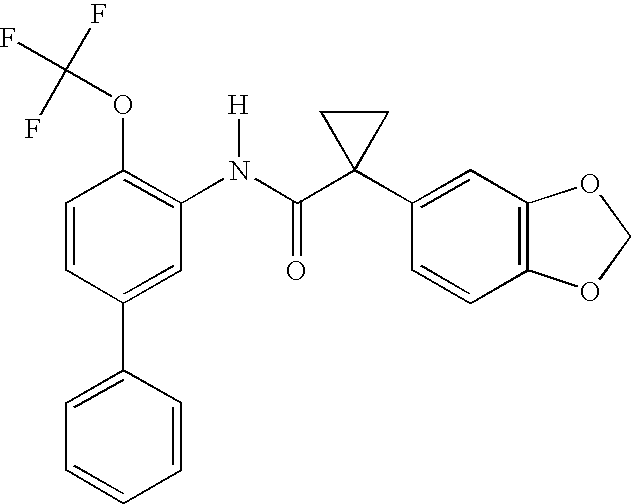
C1(N(C(C2(C3=CC4=C(C=C3)OCO4)CC2)=O)[H])=C(OC(F)(F)F)C=CC(C2=CC=CC=C2)=C1
